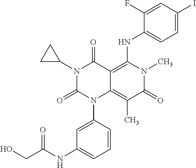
N1(C2CC2)C(=O)N(C2=CC(NC(CO)=O)=CC=C2)C2=C(C)C(=O)N(C)C(NC3=CC=C(I)C=C3F)=C2C1=O
